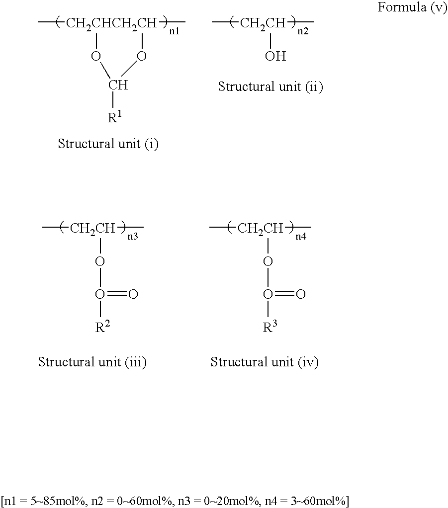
C[CH2CHCH2CH]1(C)OC([R1])O1.C[CH2CH](C)O.C[CH2CH](C)OO([R2])=O.C[CH2CH](C)OO([R3])=O
